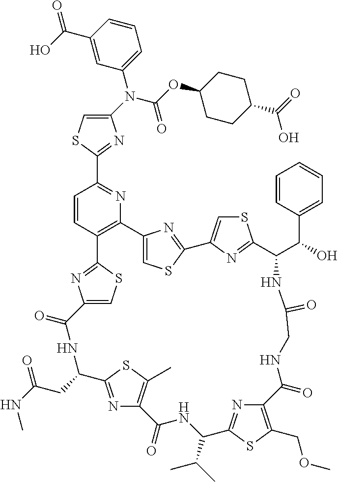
C1(N(C(=O)OC2CCC(C(O)=O)CC2)C2=CC=CC(C(=O)O)=C2)=CSC(C2=NC3=C(C=C2)C2=NC(=CS2)C(=O)NC(CC(NC)=O)C2=NC(=C(C)S2)C(=O)NC(C(C)C)C2=NC(=C(COC)S2)C(=O)NCC(=O)NC(C(C2=CC=CC=C2)O)C2=NC(=CS2)C2=NC3=CS2)=N1
